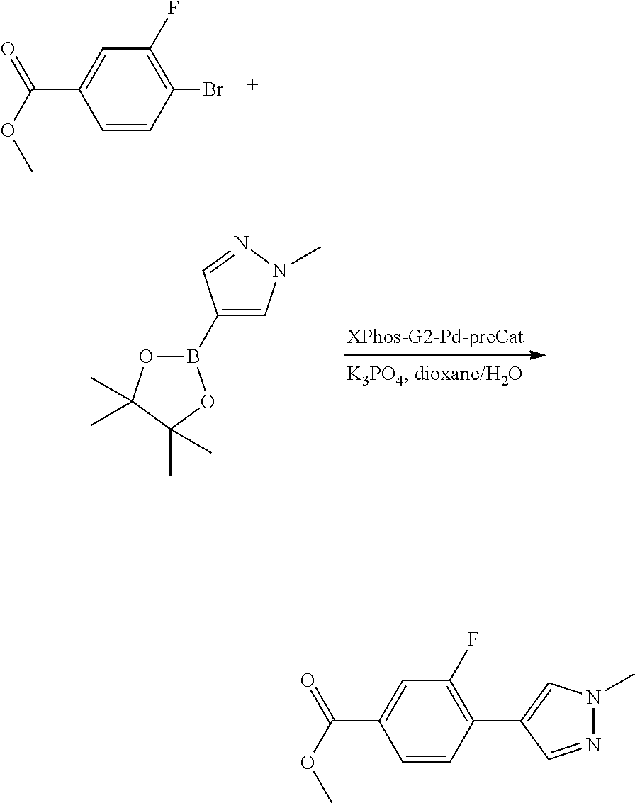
C1=CC(C(=O)OC)=CC(F)=C1C1=CN(C)N=C1.C1=C(B2OC(C)(C)C(C)(C)O2)C=NN1C.C1=CC(C(=O)OC)=CC(F)=C1Br
